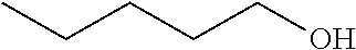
C(CCO)CC
